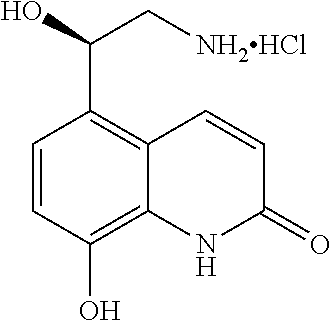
C1=CC(O)=C2C(=C1C(O)C[NH2HCl])C=CC(=O)N2
